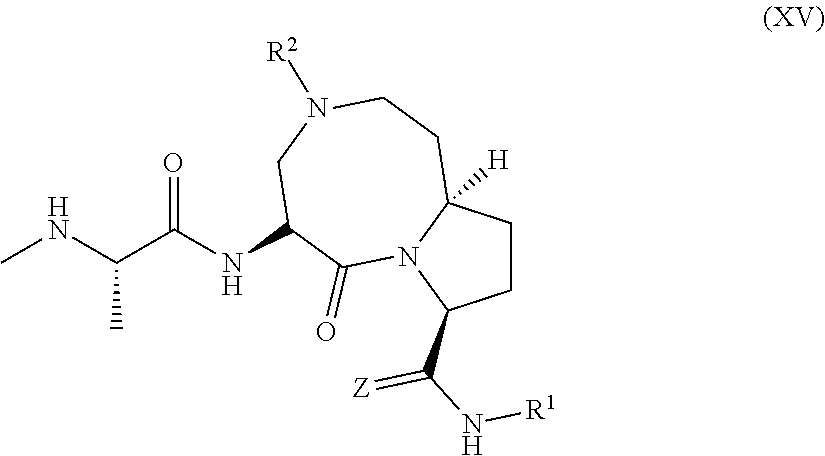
C1CC2([H])N(C1C(N[R1])=[Z])C(=O)C(NC(C(NC)C)=O)CN([R2])CC2
